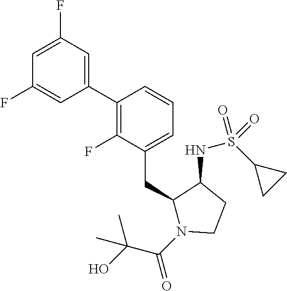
C1(C2=C(F)C(CC3N(C(C(O)(C)C)=O)CCC3NS(C3CC3)(=O)=O)=CC=C2)=CC(F)=CC(F)=C1
